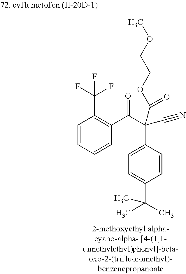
C1=CC(C(C(=O)C2=C(C(F)(F)F)C=CC=C2)(C#N)C(OCCOC)=O)=CC=C1C(C)(C)C
